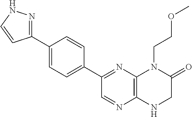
C1(C2=NNC=C2)=CC=C(C2=NC3=C(N=C2)NCC(=O)N3CCOC)C=C1
